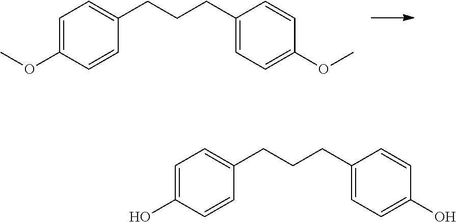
C1=C(OC)C=CC(CCCC2=CC=C(OC)C=C2)=C1.C1=C(O)C=CC(CCCC2=CC=C(O)C=C2)=C1
